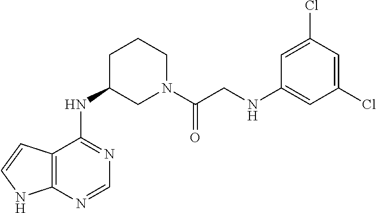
N(C1CN(C(CNC2=CC(Cl)=CC(Cl)=C2)=O)CCC1)C1=NC=NC2=C1C=CN2
